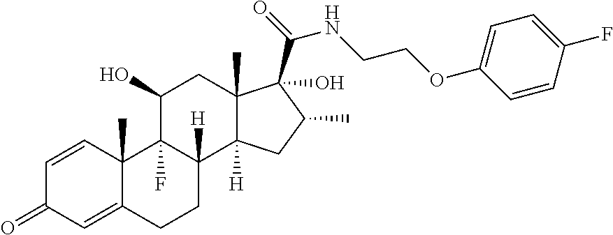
C1=CC2(C)C(=CC1=O)CCC1([H])C2(F)C(O)CC2(C)C1([H])CC(C)C2(C(=O)NCCOC1=CC=C(F)C=C1)O
